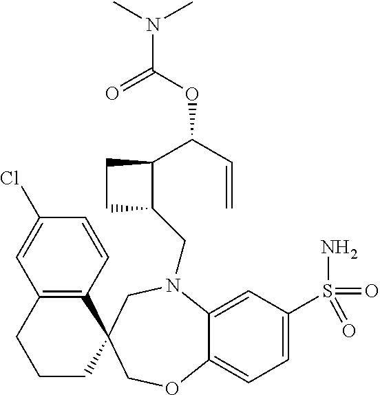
C1(Cl)=CC2=C(C=C1)C1(CCC2)COC2=CC=C(S(N)(=O)=O)C=C2N(CC2C(C(OC(N(C)C)=O)C=C)CC2)C1
